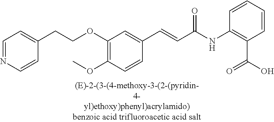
C1(OCCC2=CC=NC=C2)=C(OC)C=CC(C=CC(=O)NC2=C(C(=O)O)C=CC=C2)=C1
